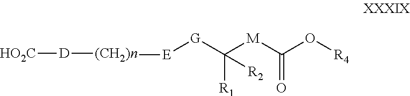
[HO2C][D][(CH2)n][E][G]C([M]C(O[R4])=O)([R1])[R2]
